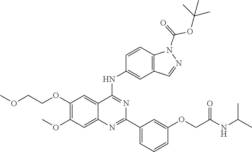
C1(OC)=C(OCCOC)C=C2C(=C1)N=C(C1=CC=CC(OCC(NC(C)C)=O)=C1)N=C2NC1=CC2=C(C=C1)N(C(=O)OC(C)(C)C)N=C2
